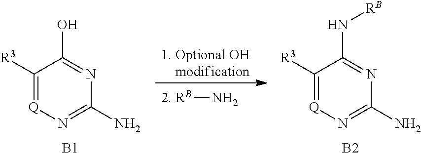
C1([R3])=[Q]N=C(N)N=C1O.[B1].[RB]N.C1([R3])=[Q]N=C(N)N=C1N[RB].[B2]
